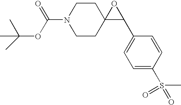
C1CN(C(=O)OC(C)(C)C)CCC12C(C1=CC=C(S(C)(=O)=O)C=C1)O2
